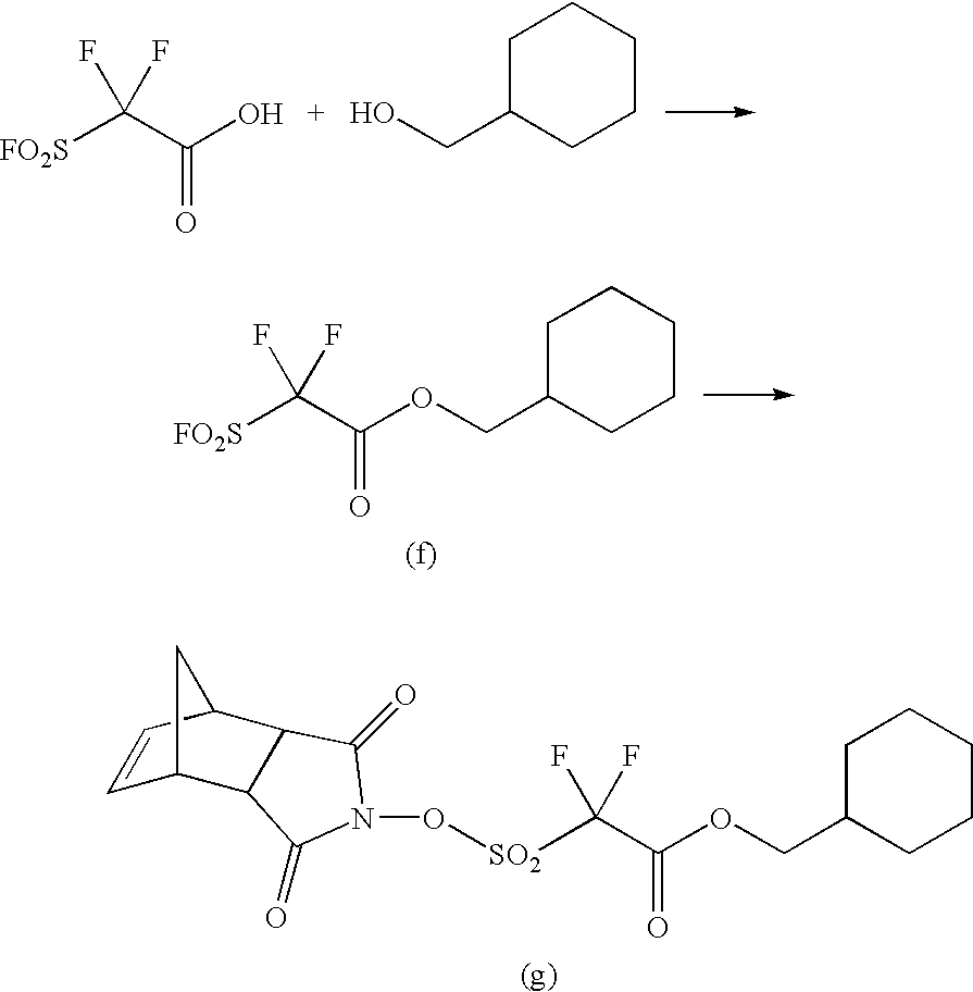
[FO2S]C(C(=O)O)(F)F.C1CCC(CO)CC1.C1CCC(COC(=O)C([FO2S])(F)F)CC1.C1CCC(COC(=O)C([SO2]ON2C(=O)C3C4C=CC(C3C2=O)C4)(F)F)CC1
